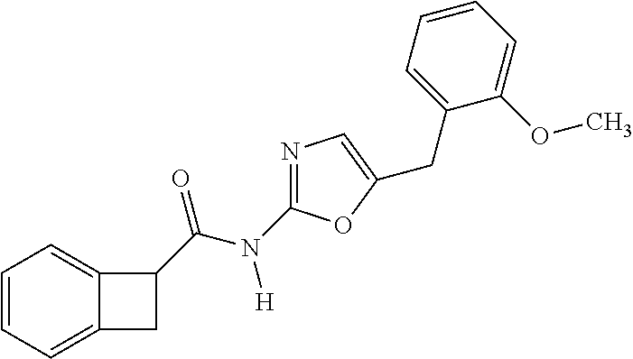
C1=CC=C2C(=C1)C(C(=O)N([H])C1=NC=C(CC3=CC=CC=C3OC)O1)C2
